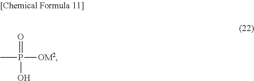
CP([OM2])(=O)O
